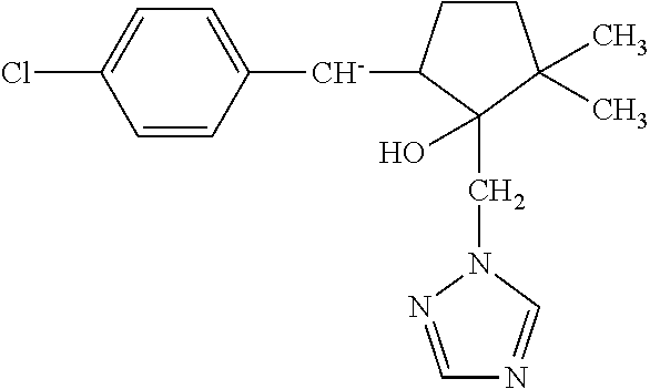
C1=CC([CH-]C2CCC(C)(C)C2(CN2N=CN=C2)O)=CC=C1Cl
